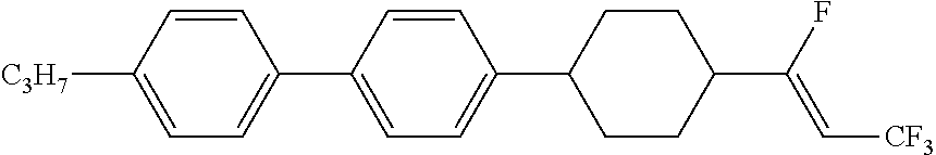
C1=C([C3H7])C=CC(C2=CC=C(C3CCC(C(F)=C[CF3])CC3)C=C2)=C1
